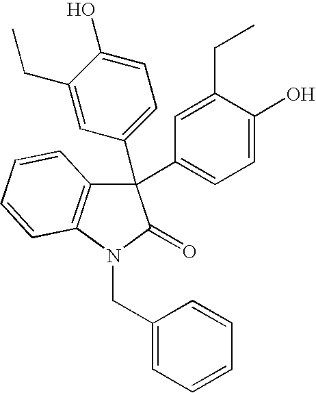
C1=C(CC)C(O)=CC=C1C1(C2=CC=C(O)C(CC)=C2)C2=C(N(CC3=CC=CC=C3)C1=O)C=CC=C2
